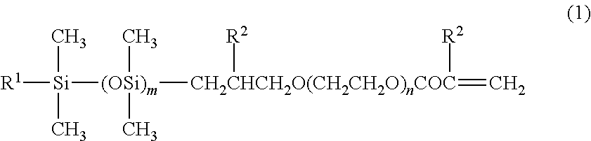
[R1][Si]([(OSi)m]([CH2CHCH2O(CH2CH2O)nCOC]([R2])(=C)[R2])(C)C)(C)C
